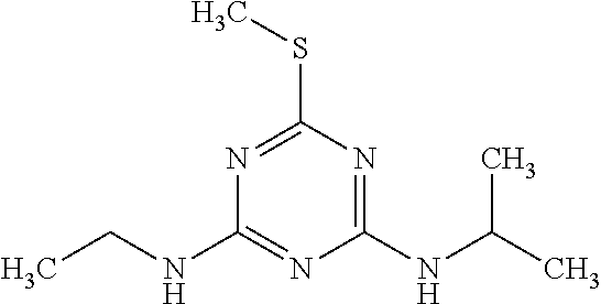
N1=C(SC)N=C(NC(C)C)N=C1NCC
